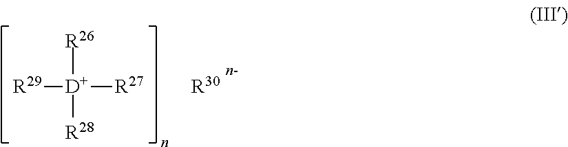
[R29][D]([R26])([R28])[R27].[R30]
